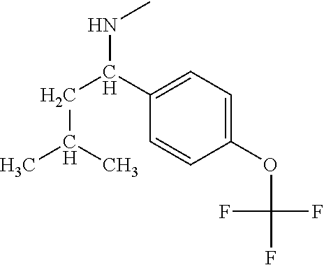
C1(OC(F)(F)F)=CC=C(C(CC(C)C)NC)C=C1
